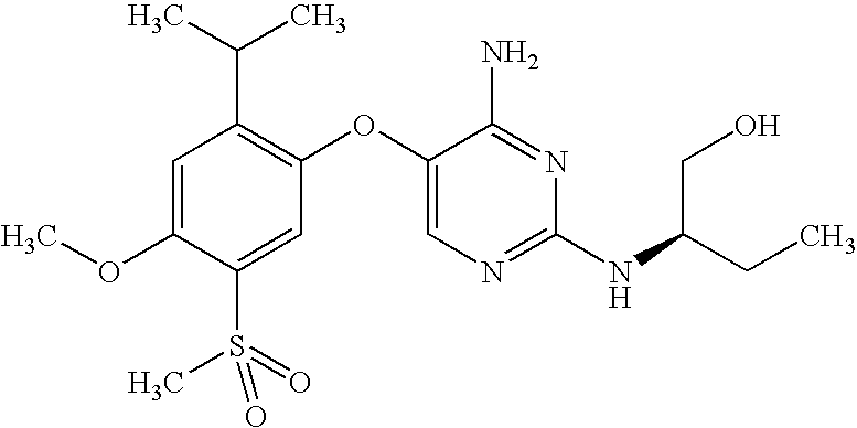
C1=C(OC)C(S(=O)(C)=O)=CC(OC2=CN=C(NC(CC)CO)N=C2N)=C1C(C)C
